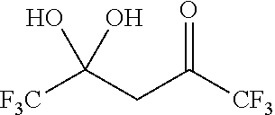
[F3C]C(CC([CF3])=O)(O)O
